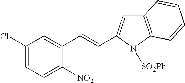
C1(Cl)=CC=C([NO2])C(C=CC2=CC3=C(N2[SO2Ph])C=CC=C3)=C1
